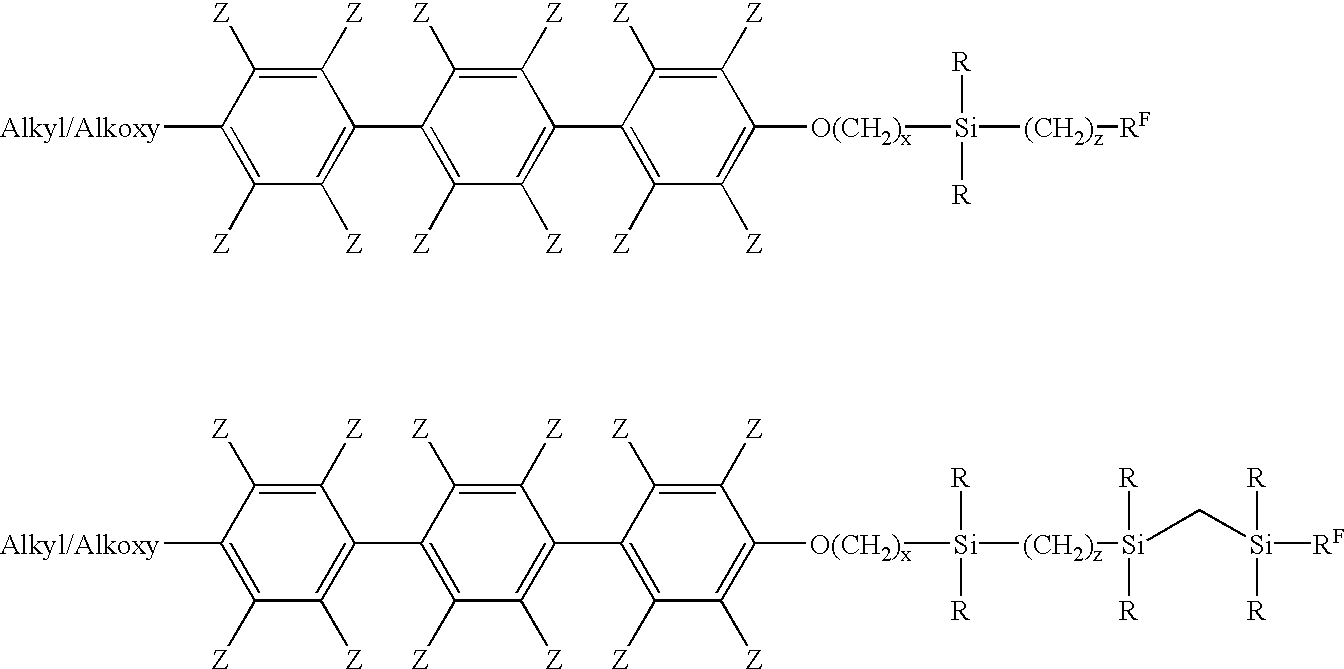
[Alkyl/Alkoxy]C1=C([Z])C([Z])=C(C2=C([Z])C([Z])=C(C3=C([Z])C([Z])=C([O(CH2)x][Si]([R])([R])[(CH2)z][RF])C([Z])=C3[Z])C([Z])=C2[Z])C([Z])=C1[Z].[Alkyl/Alkoxy]C1=C([Z])C([Z])=C(C2=C([Z])C([Z])=C(C3=C([Z])C([Z])=C([O(CH2)x][Si]([R])([R])[(CH2)z][Si]([R])([R])C[Si]([RF])([R])[R])C([Z])=C3[Z])C([Z])=C2[Z])C([Z])=C1[Z]
